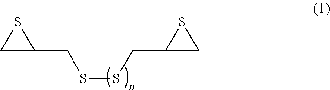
C1(CSSCC2CS2)SC1
